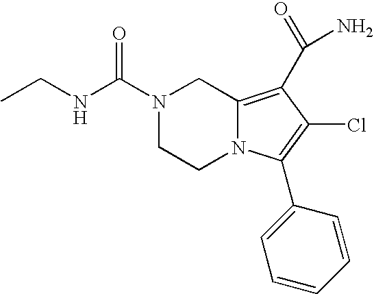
C(NC(=O)N1CCN2C(=C(C(N)=O)C(Cl)=C2C2=CC=CC=C2)C1)C
